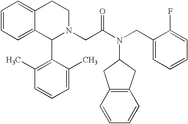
C1=CC=C2C(=C1)CCN(CC(N(CC1=CC=CC=C1F)C1CC3=C(C1)C=CC=C3)=O)C2C1=C(C)C=CC=C1C
